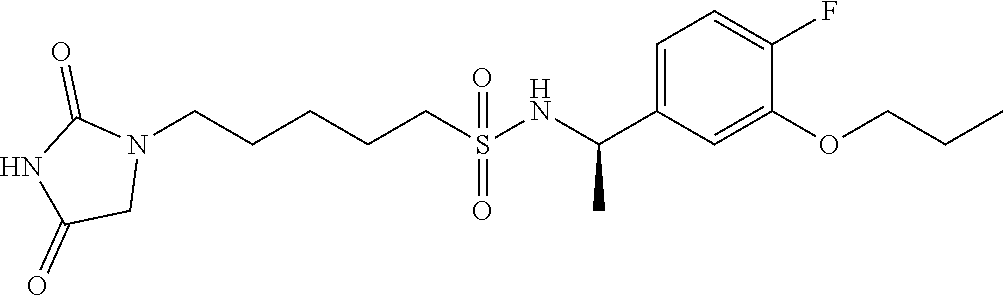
N1(CCCCCS(NC(C2=CC=C(F)C(OCCC)=C2)C)(=O)=O)C(=O)NC(=O)C1
